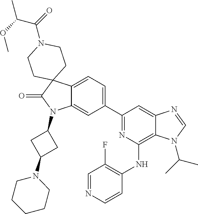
C12=CC=C(C3=NC(NC4=C(F)C=NC=C4)=C4C(=C3)N=CN4C(C)C)C=C1N(C1CC(N3CCCCC3)C1)C(=O)C21CCN(C(=O)C(OC)C)CC1
